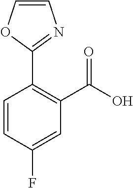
C1=CC(C2=NC=CO2)=C(C(O)=O)C=C1F
